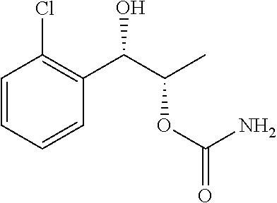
C1=CC=CC(C(O)C(C)OC(=O)N)=C1Cl
